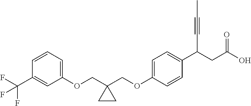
C1(OCC2(COC3=CC=C(C(CC(O)=O)C#CC)C=C3)CC2)=CC=CC(C(F)(F)F)=C1
